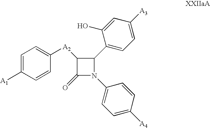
C1(=O)N(C2=CC=C([A4])C=C2)C(C2=CC=C([A3])C=C2O)C1[A2]C1=CC=C([A1])C=C1
